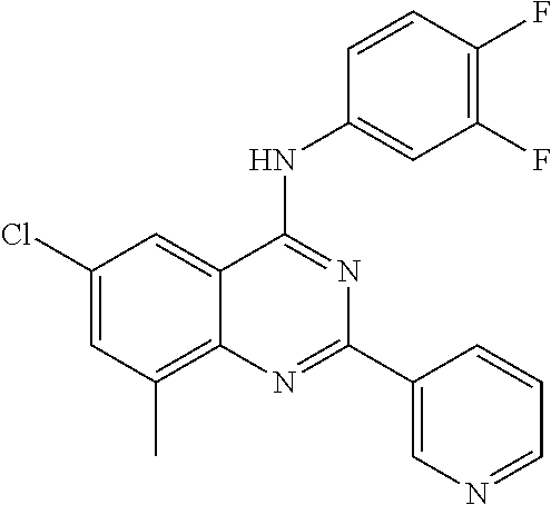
C1(Cl)=CC(C)=C2C(=C1)C(NC1=CC(F)=C(F)C=C1)=NC(C1=CN=CC=C1)=N2
